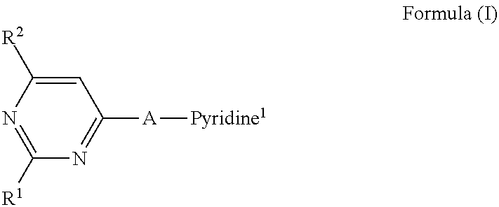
C1([A][Pyridine1])=NC([R1])=NC([R2])=C1
